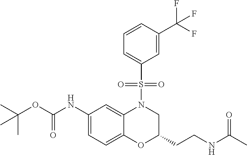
C1(NC(OC(C)(C)C)=O)=CC=C2C(=C1)N(S(C1=CC=CC(C(F)(F)F)=C1)(=O)=O)CC(CCNC(C)=O)O2
